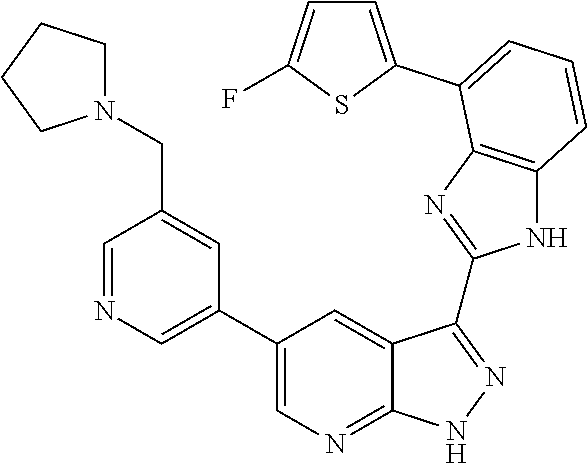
C1=NC=C(C2=CN=C3C(=C2)C(C2=NC4=C(N2)C=CC=C4C2=CC=C(F)S2)=NN3)C=C1CN1CCCC1
